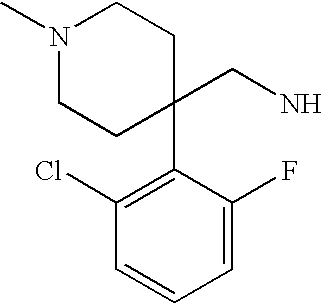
N1(C)CCC(CN)(C2=C(Cl)C=CC=C2F)CC1
